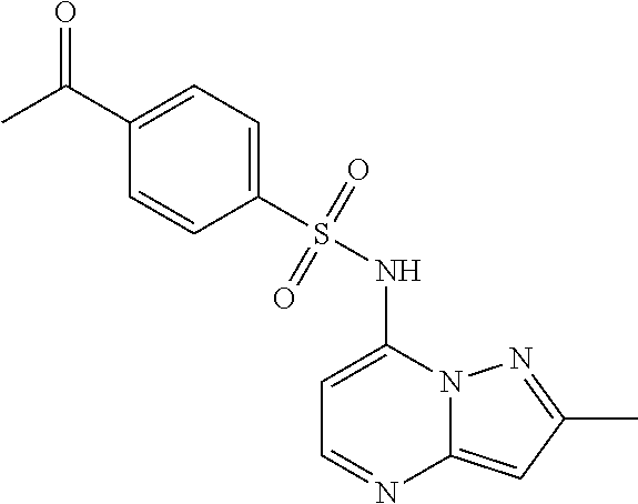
C1=C(NS(C2=CC=C(C(C)=O)C=C2)(=O)=O)N2C(=CC(C)=N2)N=C1
